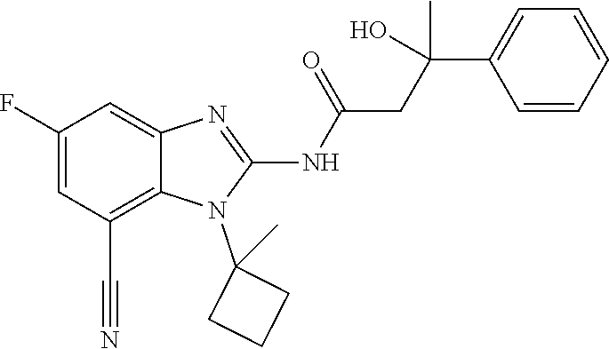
C1(F)=CC(C#N)=C2C(=C1)N=C(NC(=O)CC(O)(C1=CC=CC=C1)C)N2C1(C)CCC1
